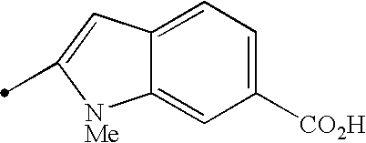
C12=CC=C([CO2H])C=C1[NMe]C(C)=C2
